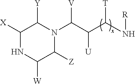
C1([X])NC([W])C([Z])N(C(C(C(N[R])[T])[U])[V])C1[Y]
